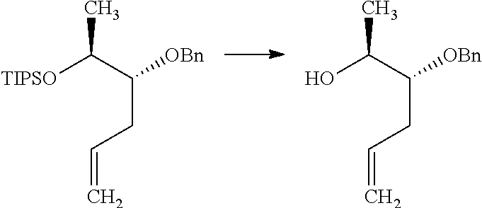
[TIPSO]C(C(CC=C)[OBn])C.OC(C(CC=C)[OBn])C
